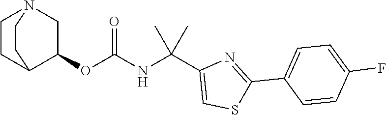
C1CC2CCN1CC2OC(=O)NC(C1=CSC(C2=CC=C(F)C=C2)=N1)(C)C
